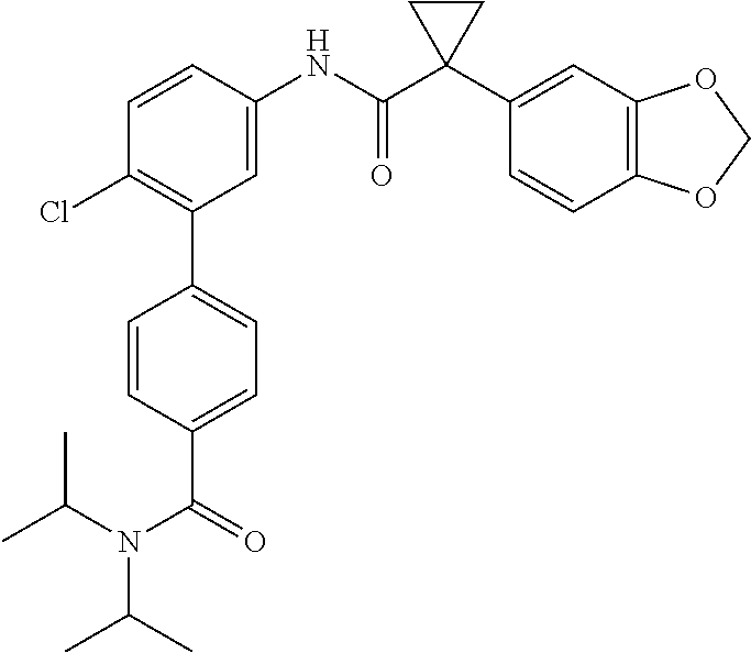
C1(Cl)=C(C2=CC=C(C(=O)N(C(C)C)C(C)C)C=C2)C=C(NC(C2(C3=CC4=C(C=C3)OCO4)CC2)=O)C=C1
